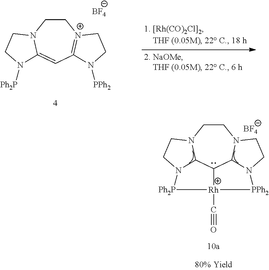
C1CN2C(=CC3=[N+]1CCN3[PPh2])N([Ph2P])CC2.[BF4].C1CN2C3C4C5N1CCN5[PPh2][Rh]4(C#O)[Ph2P]N3CC2.[BF4]
